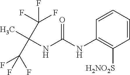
O=C(NC1=C([H2NO2S])C=CC=C1)NC(C)(C(F)(F)F)C(F)(F)F
